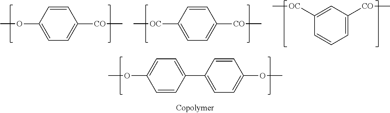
COC1=CC=C(C2=CC=C(OC)C=C2)C=C1.C1=CC(OC)=CC=C1[CO]C.C1=CC([OC]C)=CC=C1[CO]C.C1([OC]C)=CC([CO]C)=CC=C1
